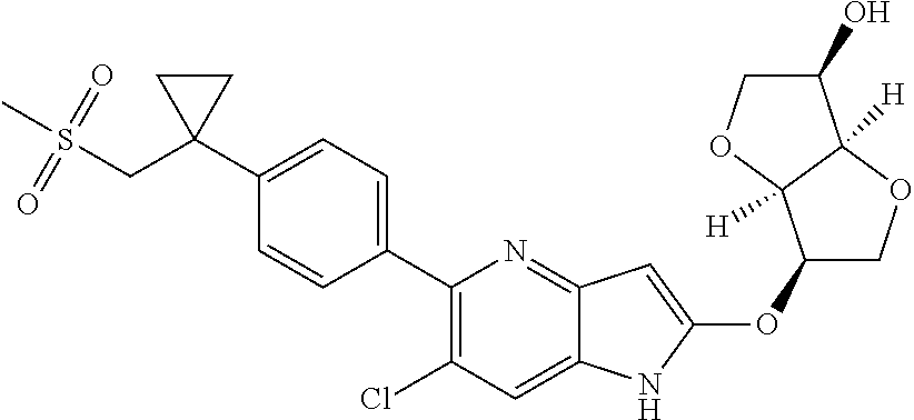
C1(C2=CC=C(C3(CS(C)(=O)=O)CC3)C=C2)=C(Cl)C=C2C(=N1)C=C(OC1COC3([H])C1([H])OCC3O)N2
